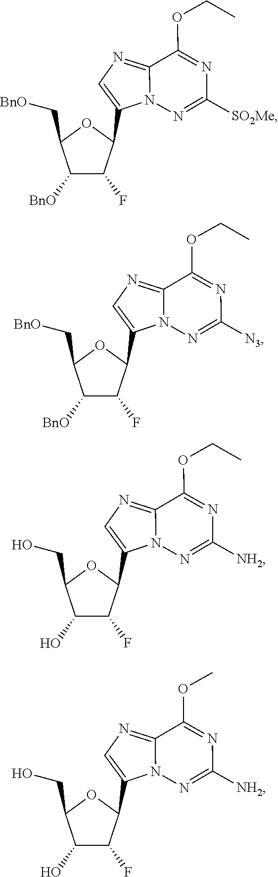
C1([BnO])C(F)C(C2=CN=C3N2N=C([SO2Me])N=C3OCC)OC1C[BnO].C1([BnO])C(F)C(C2=CN=C3N2N=C([N3])N=C3OCC)OC1C[BnO].C1(O)C(F)C(C2=CN=C3N2N=C([NH2])N=C3OCC)OC1CO.C1(O)C(F)C(C2=CN=C3N2N=C([NH2])N=C3OC)OC1CO
